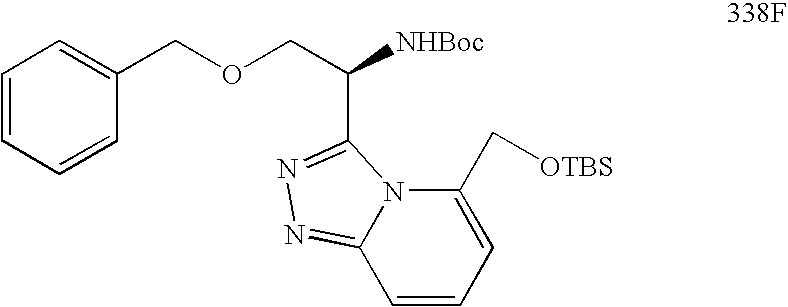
C1=CC=CC(COCC([NHBoc])C2=NN=C3N2C(C[OTBS])=CC=C3)=C1
